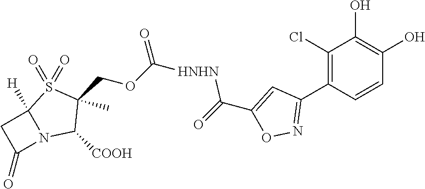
C1(Cl)=C(C2=NOC(C([HNHN]C(=O)OCC3(C)C([COOH])N4C(=O)CC4([H])S3(=O)=O)=O)=C2)C=CC(O)=C1O
